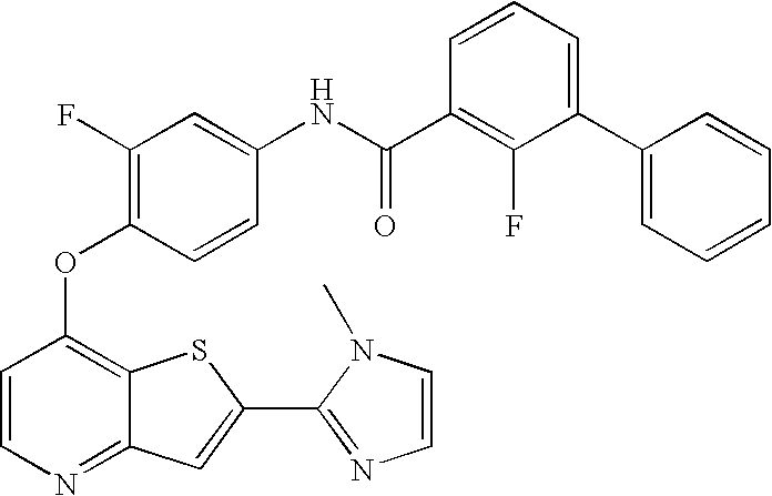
C12=NC=CC(OC3=C(F)C=C(NC(=O)C4=C(F)C(C5=CC=CC=C5)=CC=C4)C=C3)=C1SC(C1=NC=CN1C)=C2
